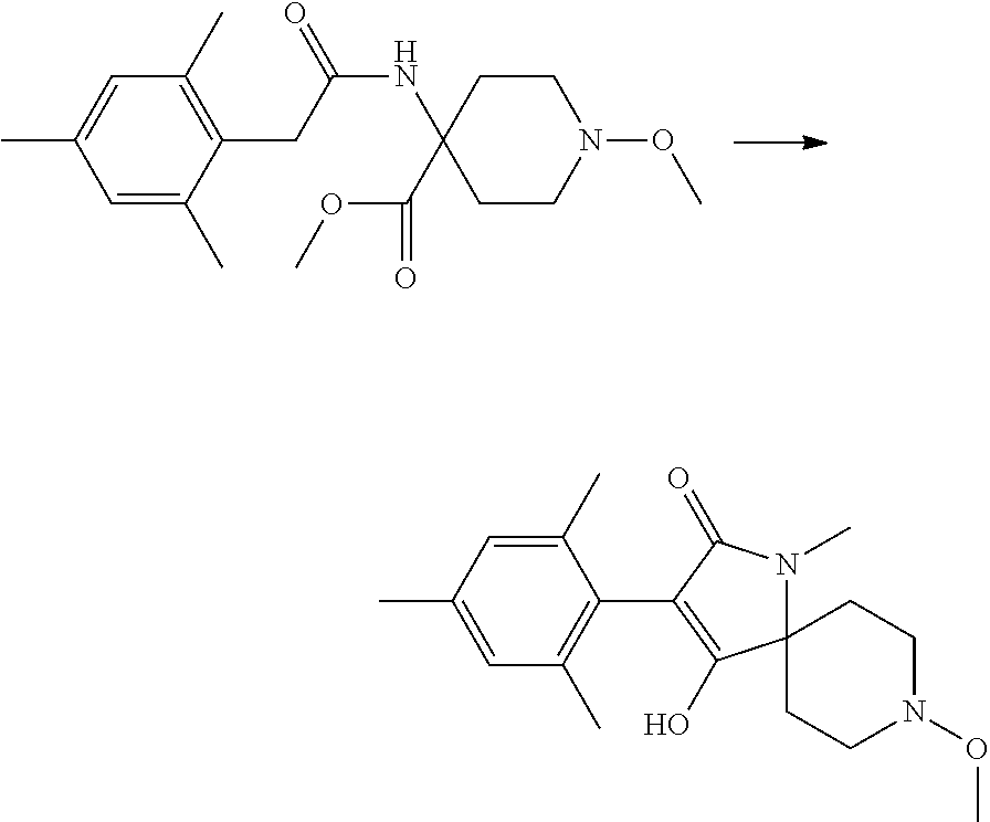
CC1=CC(C)=C(CC(NC2(C(=O)OC)CCN(OC)CC2)=O)C(C)=C1.CC1=CC(C)=C(C2=C(O)C3(N(C)C2=O)CCN(OC)CC3)C(C)=C1
